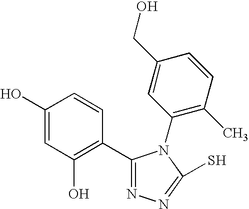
C1(O)=CC(O)=C(C2=NN=C(S)N2C2=C(C)C=CC(CO)=C2)C=C1
